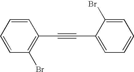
C1=CC=CC(Br)=C1C#CC1=CC=CC=C1Br
